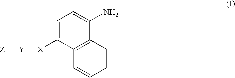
C1=CC2=C(C=C1)C([X][Y][Z])=CC=C2[NH2]
